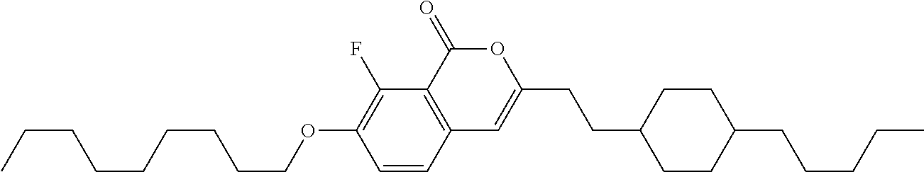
C1=CC2=C(C(F)=C1OCCCCCCCCC)C(=O)OC(CCC1CCC(CCCCC)CC1)=C2
